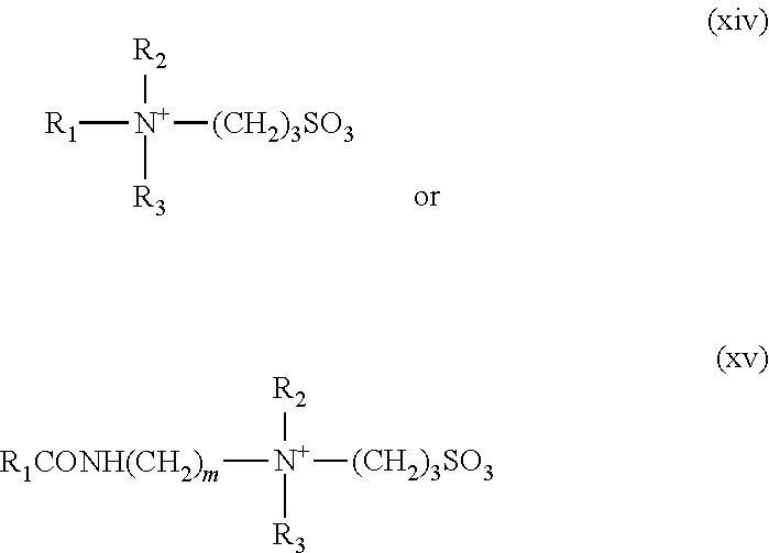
[R1][N+]([(CH2)3SO3])([R2])[R3].[R1CONH(CH2)m][N+]([(CH2)3SO3])([R2])[R3]
